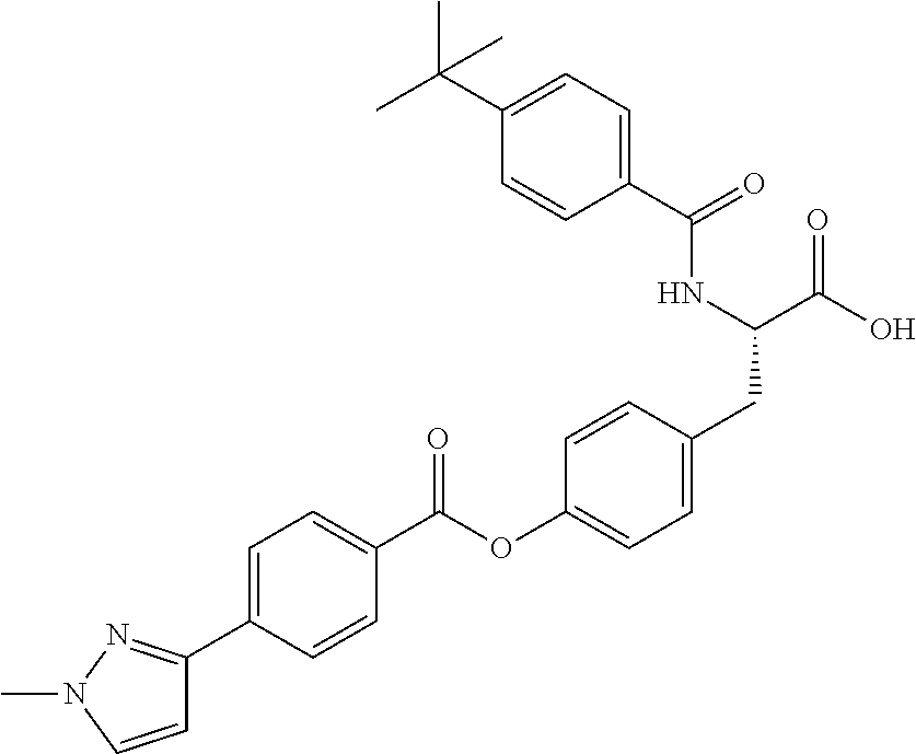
C1=C(C2=NN(C)C=C2)C=CC(C(OC2=CC=C(CC(C(O)=O)NC(C3=CC=C(C(C)(C)C)C=C3)=O)C=C2)=O)=C1
